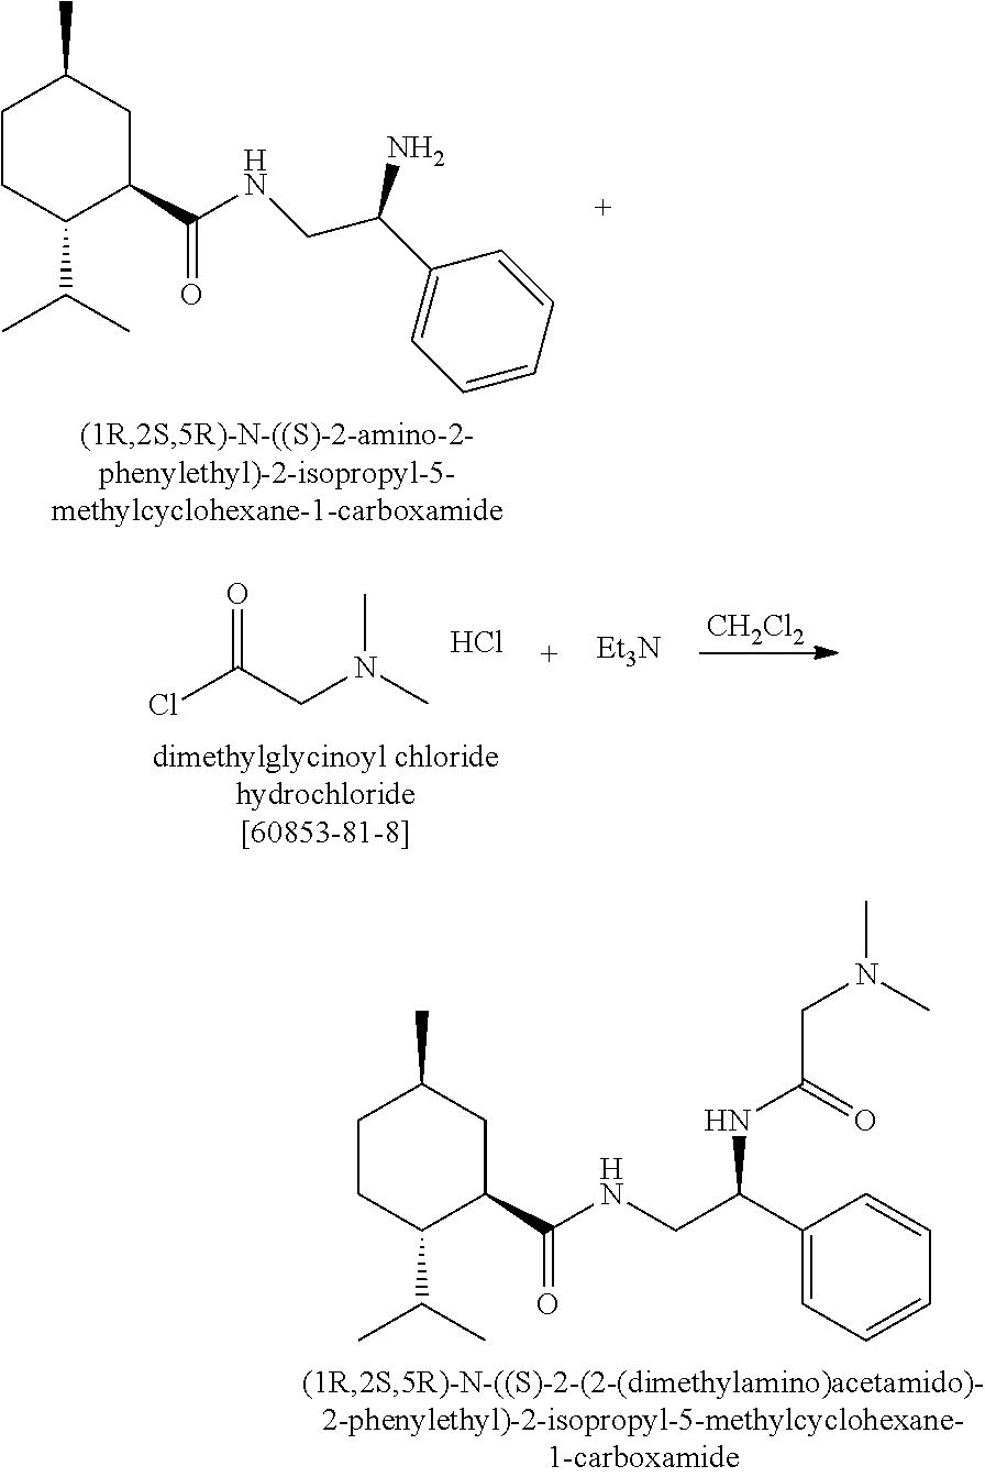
C1CC(C(C)C)C(C(NCC(C2=CC=CC=C2)N)=O)CC1C.ClC(CN(C)C)=O.Cl.[CH2Cl2].[Et3N].C1CC(C(C)C)C(C(NCC(C2=CC=CC=C2)NC(CN(C)C)=O)=O)CC1C
